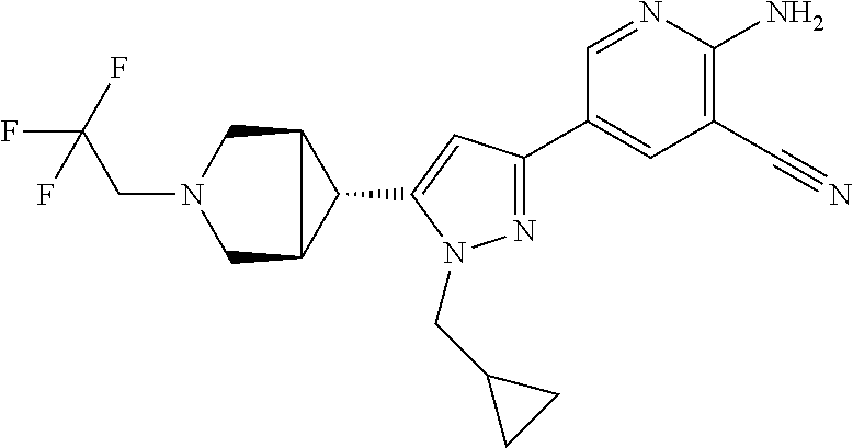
N1=C(C2=CC(C#N)=C(N)N=C2)C=C(C2C3CN(CC(F)(F)F)CC32)N1CC1CC1
